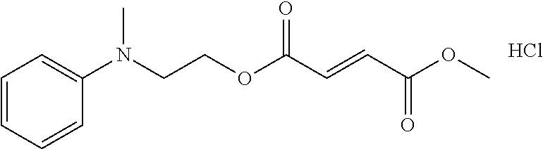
Cl.C1(N(CCOC(C=CC(=O)OC)=O)C)=CC=CC=C1
